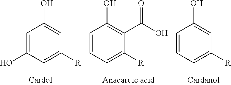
C1=C(O)C=C([R])C=C1O.C1=CC=C([R])C(C(O)=O)=C1O.C1=CC=C([R])C=C1O
